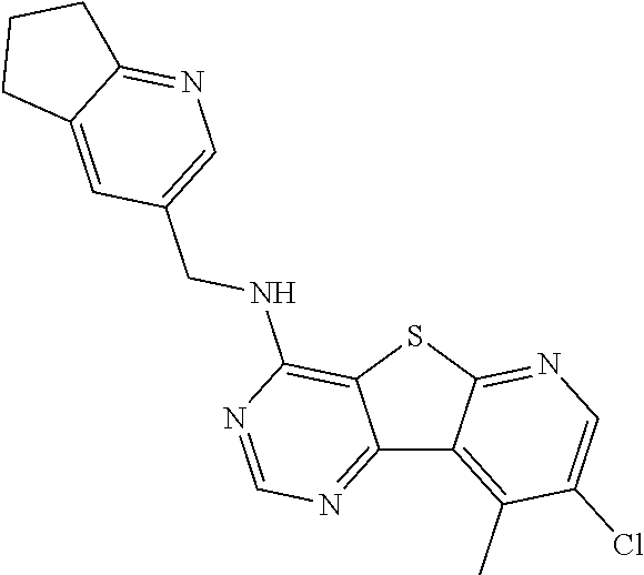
C12=NC=NC(NCC3=CN=C4C(=C3)CCC4)=C1SC1=NC=C(Cl)C(C)=C21
